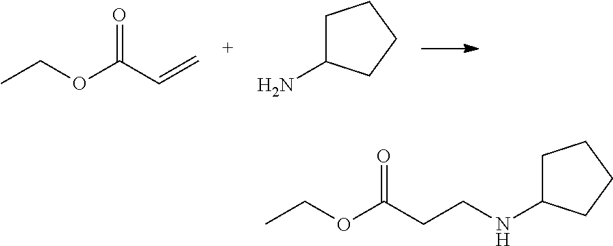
NC1CCCC1.C=CC(OCC)=O.N(CCC(OCC)=O)C1CCCC1
